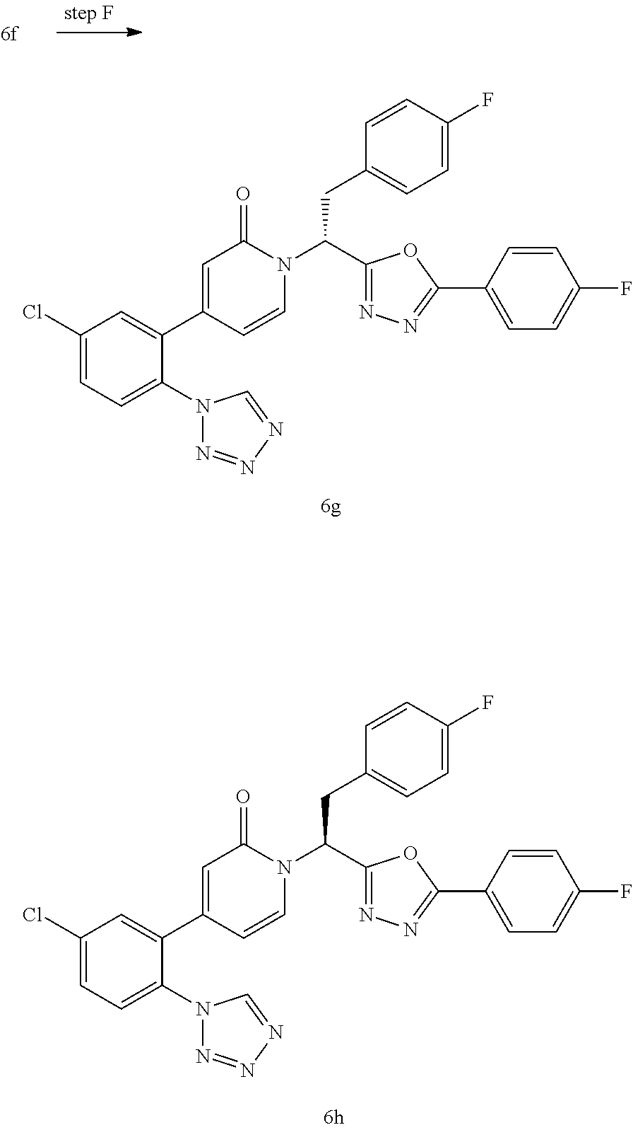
C1(Cl)=CC=C(N2N=NN=C2)C(C2=CC(=O)N(C(CC3=CC=C(F)C=C3)C3=NN=C(C4=CC=C(F)C=C4)O3)C=C2)=C1.C1(Cl)=CC=C(N2N=NN=C2)C(C2=CC(=O)N(C(CC3=CC=C(F)C=C3)C3=NN=C(C4=CC=C(F)C=C4)O3)C=C2)=C1
